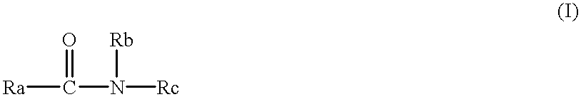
[Ra]C(N([Rc])[Rb])=O
